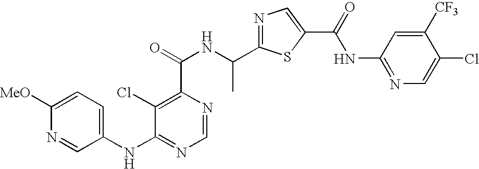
N1=C(C(NC(=O)C2=C(Cl)C(NC3=CC=C([MeO])N=C3)=NC=N2)C)SC(C(=O)NC2=NC=C(Cl)C([CF3])=C2)=C1
